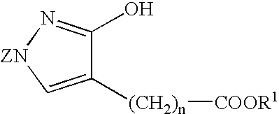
C1([(CH2)n][COOR1])=C[ZN]N=C1O
